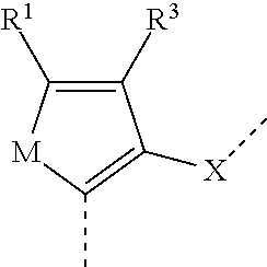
C1([R3])=C([R1])[M]C(C)=C1[X]C
